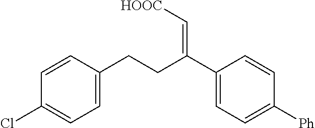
C1=C(Cl)C=CC(CCC(C2=CC=C([Ph])C=C2)=C[HOOC])=C1
